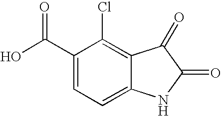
C1(C(O)=O)=CC=C2C(=C1Cl)C(=O)C(=O)N2
